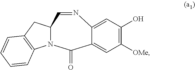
C1=C2C(=CC(O)=C1[OMe])N=CC1N(C3=C(C1)C=CC=C3)C2=O
